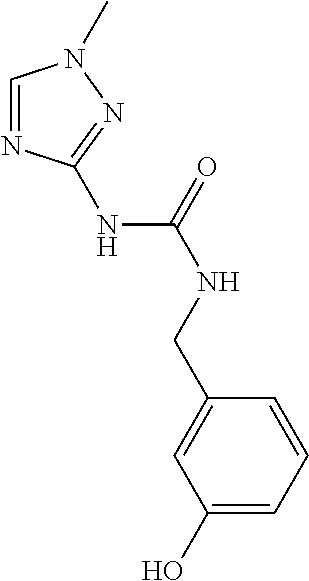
C1(O)=CC=CC(CNC(=O)NC2=NN(C)C=N2)=C1
